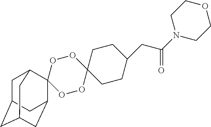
C1C2CC3CC(C2)C2(C1C3)OOC1(OO2)CCC(CC(N2CCOCC2)=O)CC1
